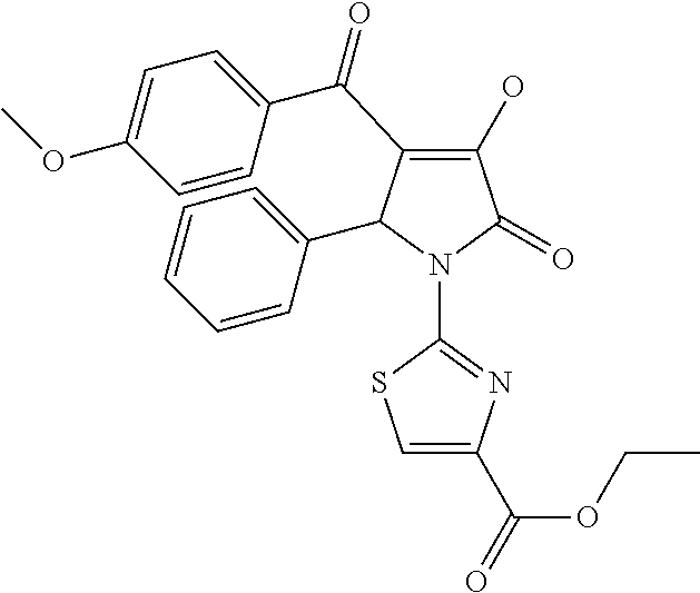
C1(O)=C(C(C2=CC=C(OC)C=C2)=O)C(C2=CC=CC=C2)N(C2=NC(C(OCC)=O)=CS2)C1=O
